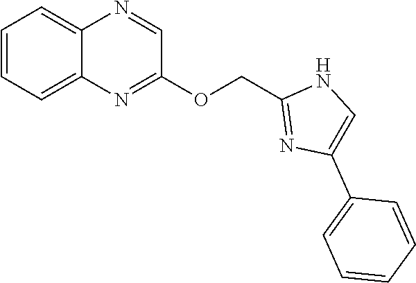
C1=CC=C2C(=C1)N=CC(OCC1=NC(C3=CC=CC=C3)=CN1)=N2
